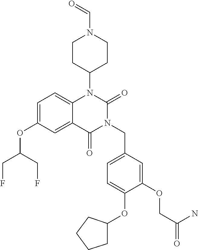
C1=C(OC(CF)CF)C=C2C(=C1)N(C1CCN(C=O)CC1)C(=O)N(CC1=CC=C(OC3CCCC3)C(OCC(=O)N)=C1)C2=O
